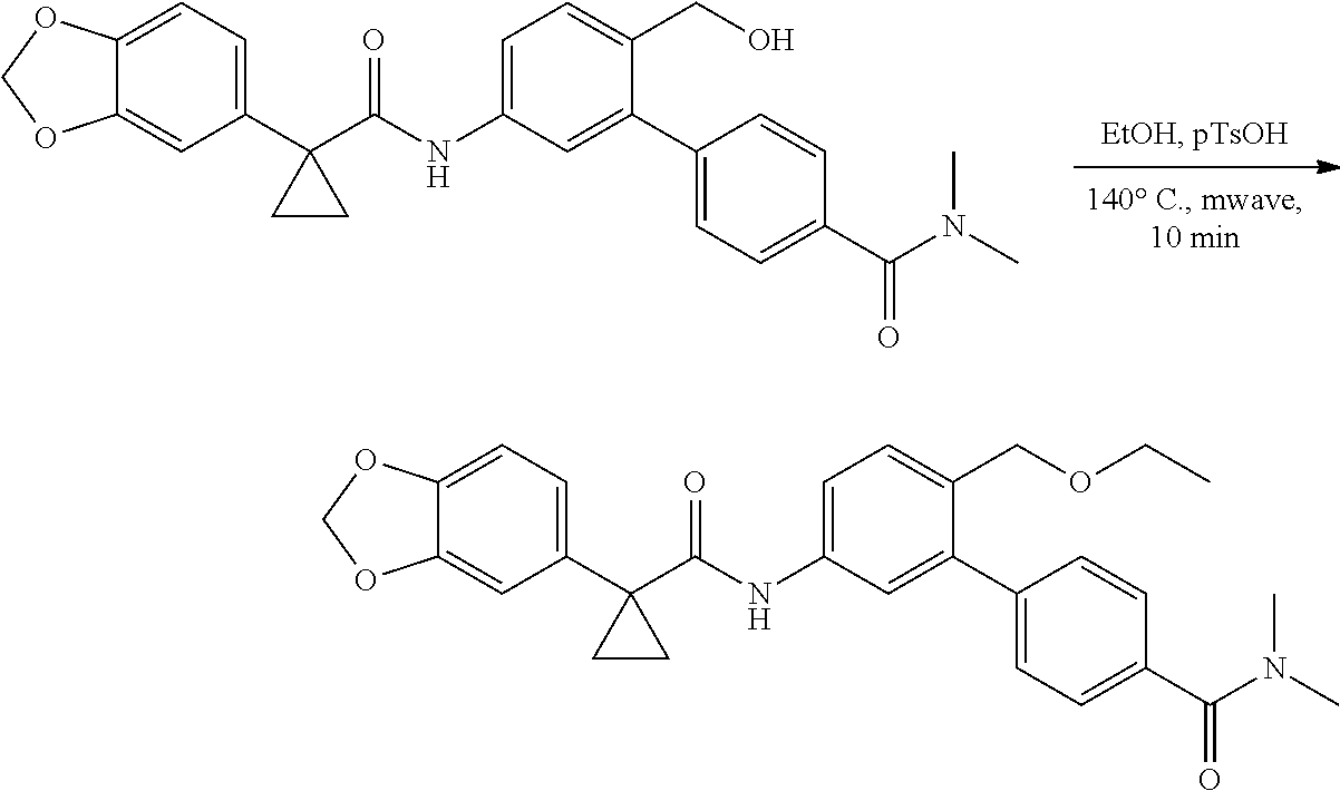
C12=CC=C(C3(C(NC4=CC=C(CO)C(C5=CC=C(C(=O)N(C)C)C=C5)=C4)=O)CC3)C=C1OCO2.C12=CC=C(C3(C(NC4=CC=C(COCC)C(C5=CC=C(C(=O)N(C)C)C=C5)=C4)=O)CC3)C=C1OCO2
